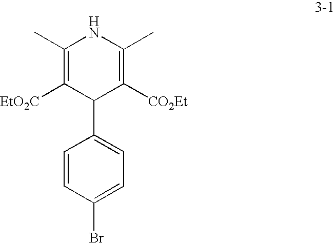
C1(C)=C([EtO2C])C(C2=CC=C(Br)C=C2)C([CO2Et])=C(C)N1
